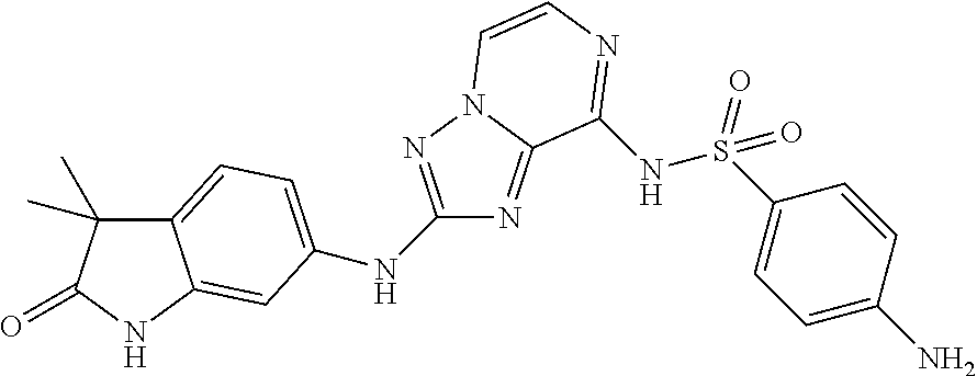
C12=CC=C(NC3=NN4C(=N3)C(NS(C3=CC=C(N)C=C3)(=O)=O)=NC=C4)C=C1NC(=O)C2(C)C
